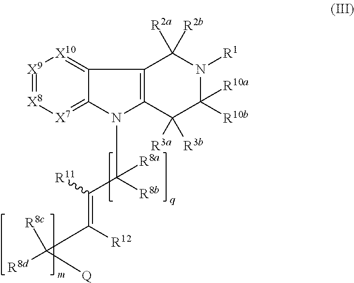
[X9]1=[X8][X7]=C2C(=[X10]1)C1=C(N2C([R8b])(C(=C(C([R8d])([R8c])[Q])[R12])[R11])[R8a])C([R3a])([R3b])C([R10a])([R10b])N([R1])C1([R2a])[R2b]
